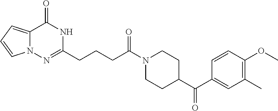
N12C(=CC=C1)C(=O)NC(CCCC(N1CCC(C(C3=CC(C)=C(OC)C=C3)=O)CC1)=O)=N2
